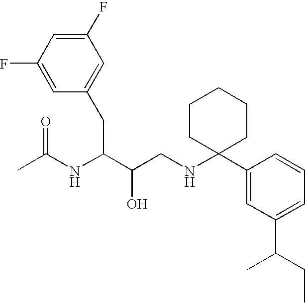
C1(F)=CC(CC(C(CNC2(C3=CC(C(CC)C)=CC=C3)CCCCC2)O)NC(C)=O)=CC(F)=C1
